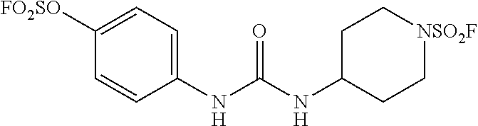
C1=CC(NC(NC2CC[NSO2F]CC2)=O)=CC=C1[FO2SO]
